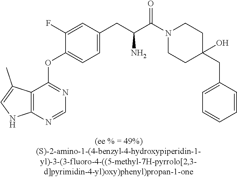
C1(F)=CC(CC(C(N2CCC(CC3=CC=CC=C3)(O)CC2)=O)N)=CC=C1OC1=NC=NC2=C1C(C)=CN2
